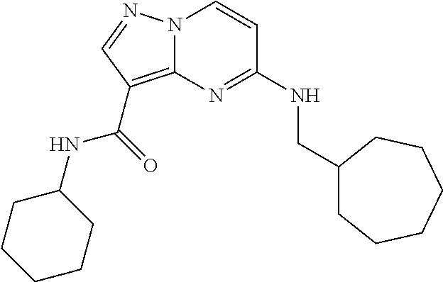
N12C(=C(C(=O)NC3CCCCC3)C=N1)N=C(NCC1CCCCCC1)C=C2
